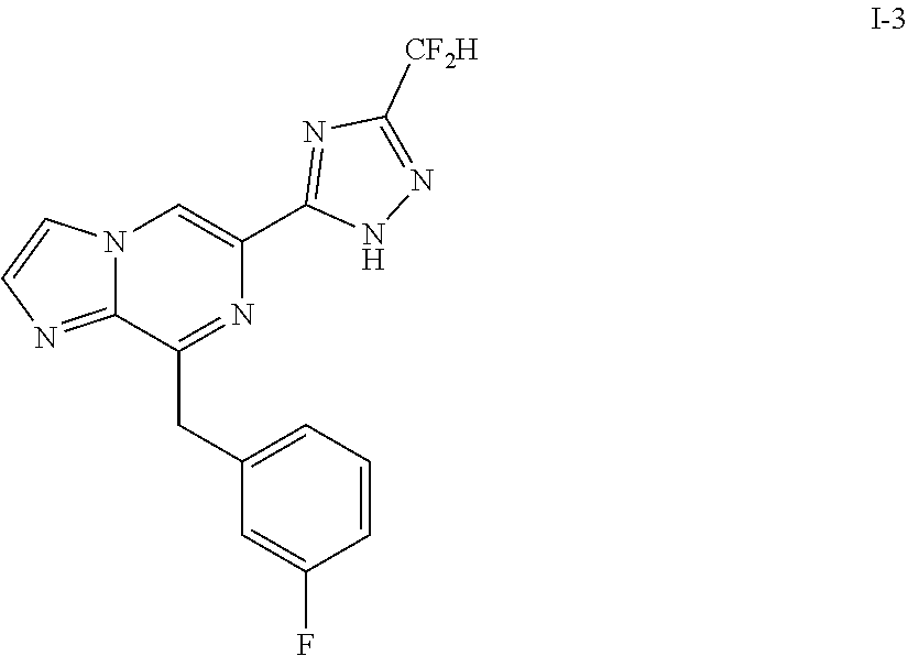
C1=C(F)C=CC=C1CC1=NC(C2=NC([CF2H])=NN2)=CN2C1=NC=C2
